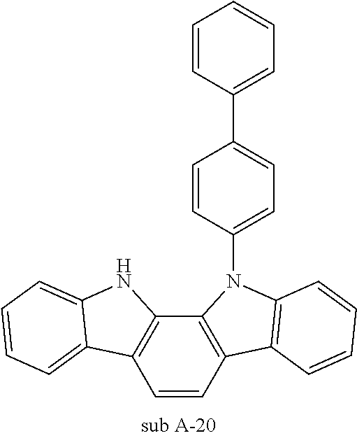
C1=CC2=C(C3=C1C1=CC=CC=C1N3)N(C1=CC=C(C3=CC=CC=C3)C=C1)C1=C2C=CC=C1
